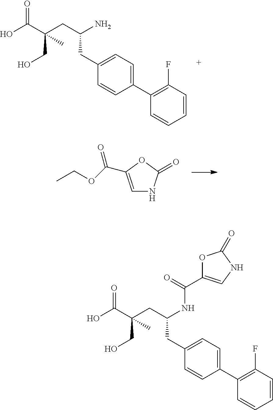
C1=CC=CC(F)=C1C1=CC=C(CC(CC(C(O)=O)(CO)C)N)C=C1.C1=C(C(OCC)=O)OC(=O)N1.C1=CC=CC(F)=C1C1=CC=C(CC(CC(C(O)=O)(CO)C)NC(=O)C2=CNC(=O)O2)C=C1
